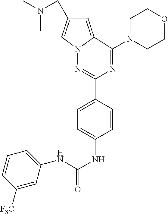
CN(C)CC1=CN2C(=C1)C(N1CCOCC1)=NC(C1=CC=C(NC(NC3=CC=CC([F3C])=C3)=O)C=C1)=N2
